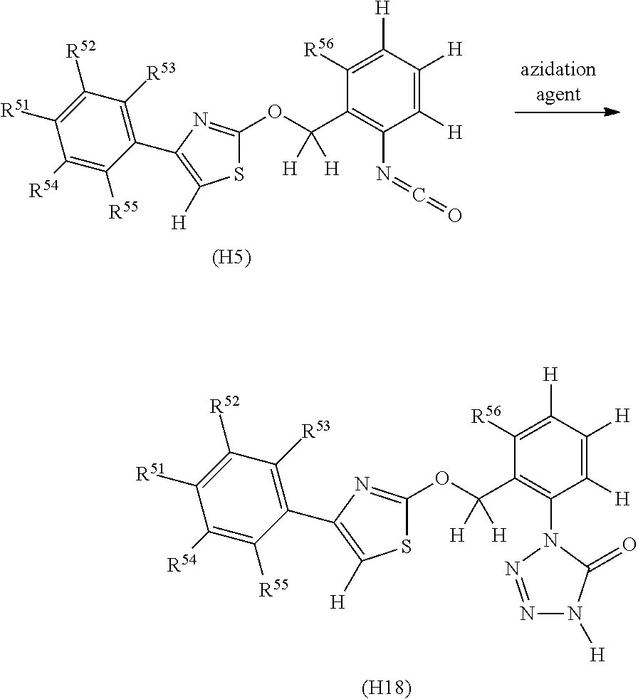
O(C(C1=C(N2N=NN([H])C2=O)C([H])=C([H])C([H])=C1[R56])([H])[H])C1=NC(C2=C([R53])C([R52])=C([R51])C([R54])=C2[R55])=C([H])S1.[(H18)].[(H5)].C1([R54])=C([R55])C(C2=C([H])SC(OC(C3=C(N=C=O)C([H])=C([H])C([H])=C3[R56])([H])[H])=N2)=C([R53])C([R52])=C1[R51]
